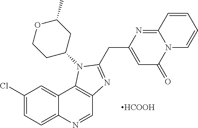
C1(Cl)=CC=C2C(=C1)C1=C(C=N2)N=C(CC2=CC(=O)N3C(=N2)C=CC=C3)N1C1CC(C)OCC1.[HCOOH]
